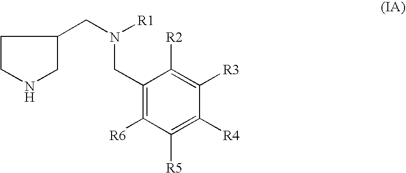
C1(CN([R1])CC2CCNC2)=C([R6])C([R5])=C([R4])C([R3])=C1[R2]
